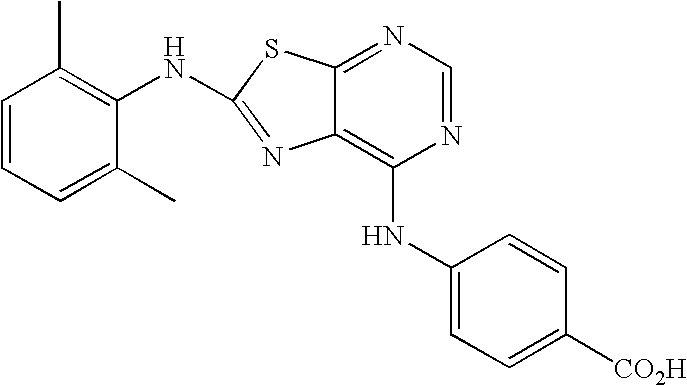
C1=CC=C(C)C(NC2=NC3=C(NC4=CC=C([CO2H])C=C4)N=CN=C3S2)=C1C
